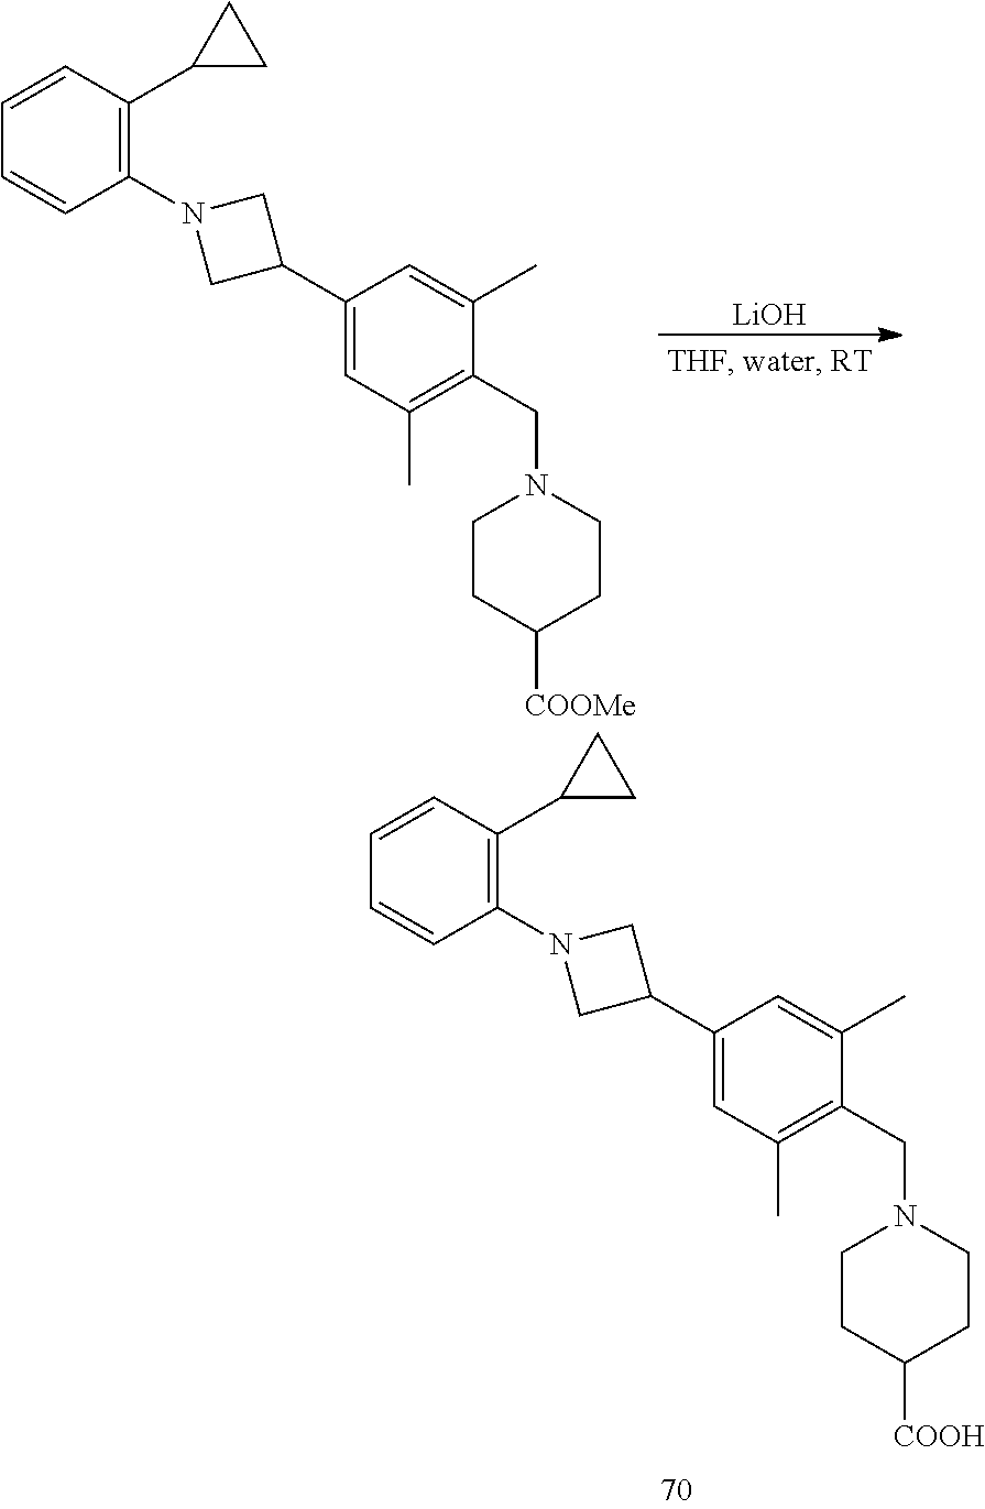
C1=CC(C2CC2)=C(N2CC(C3=CC(C)=C(CN4CCC([COOH])CC4)C(C)=C3)C2)C=C1.[LiOH].C1=CC(C2CC2)=C(N2CC(C3=CC(C)=C(CN4CCC([COOMe])CC4)C(C)=C3)C2)C=C1
